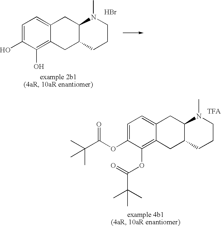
C1=C(O)C(O)=C2C(=C1)CC1C(C2)CCCN1C.Br.C1=C(OC(C(C)(C)C)=O)C(OC(C(C)(C)C)=O)=C2C(=C1)CC1C(C2)CCCN1C.[TFA]
